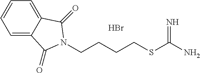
C12=CC=CC=C1C(=O)N(CCCCSC(N)=N)C2=O.Br
